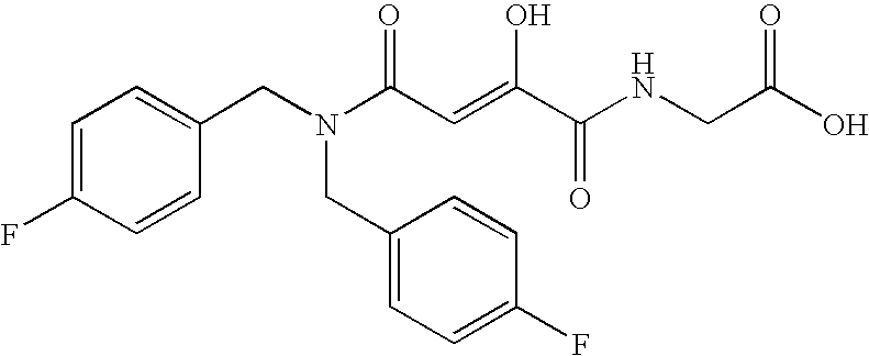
C1=C(F)C=CC(CN(C(C=C(C(NCC(O)=O)=O)O)=O)CC2=CC=C(F)C=C2)=C1
